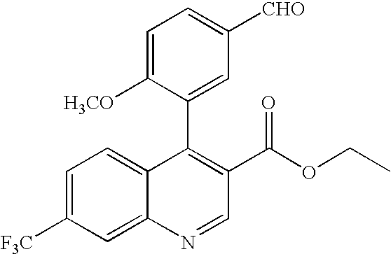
C1=C([H3CO])C(C2=C(C(=O)OCC)C=NC3=CC([F3C])=CC=C23)=CC([CHO])=C1
